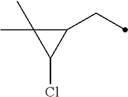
C1(CC)C(C)(C)C1Cl
